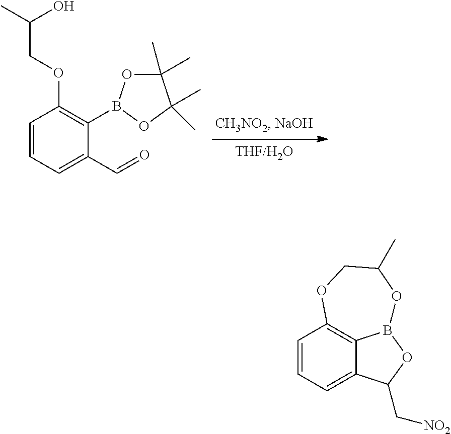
C1=CC=C2C3=C1OCC(C)OB3OC2C[NO2].C1=CC=C(C=O)C(B2OC(C)(C)C(C)(C)O2)=C1OCC(C)O
